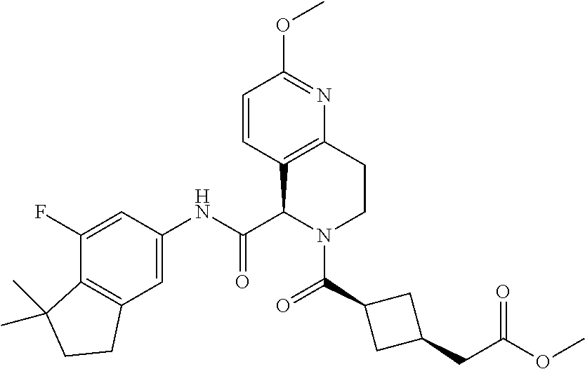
C1(F)=CC(NC(C2N(C(=O)C3CC(CC(OC)=O)C3)CCC3=C2C=CC(OC)=N3)=O)=CC2=C1C(C)(C)CC2
